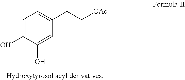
C1=C(O)C(O)=CC(CC[OAc])=C1
